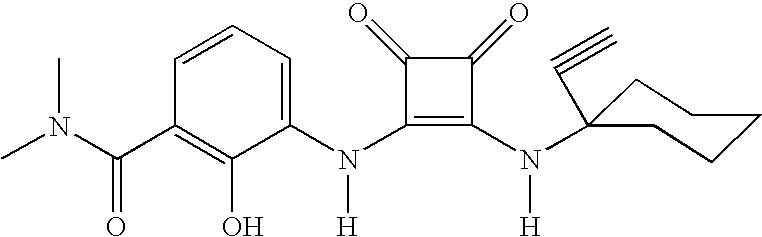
CN(C(C1=C(O)C(N(C2=C(N([H])C3(C#C)CCCCC3)C(=O)C2=O)[H])=CC=C1)=O)C
